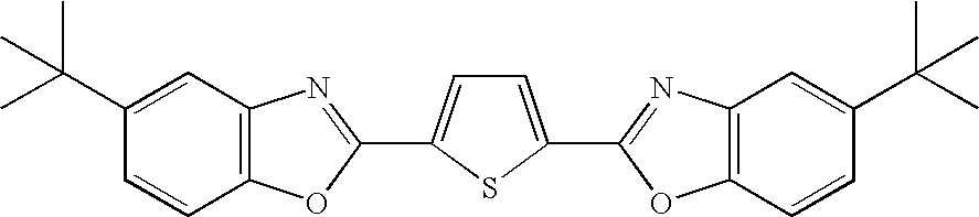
C1(C(C)(C)C)=CC2=C(C=C1)OC(C1=CC=C(C3=NC4=C(C=CC(C(C)(C)C)=C4)O3)S1)=N2
